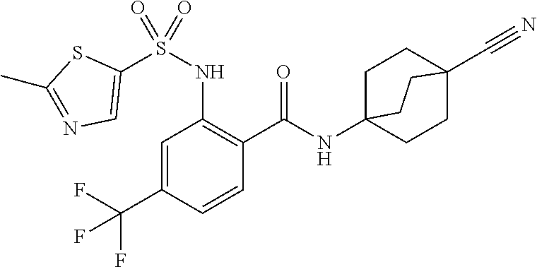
C1=C(C(F)(F)F)C=CC(C(=O)NC23CCC(C#N)(CC2)CC3)=C1NS(C1=CN=C(C)S1)(=O)=O
